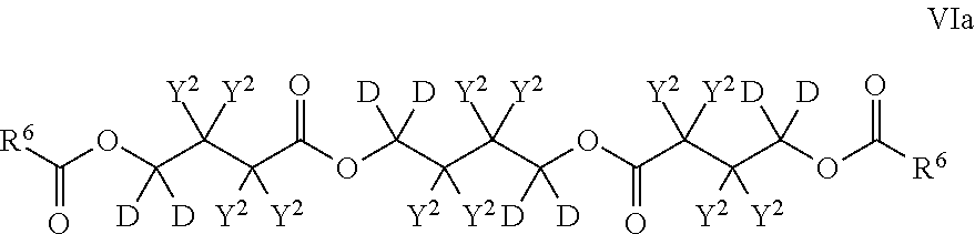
[R6]C(OC(C(C(C(OC(C(C(C(OC(C(C(C(OC([R6])=O)([D])[D])([Y2])[Y2])([Y2])[Y2])=O)([D])[D])([Y2])[Y2])([Y2])[Y2])([D])[D])=O)([Y2])[Y2])([Y2])[Y2])([D])[D])=O
